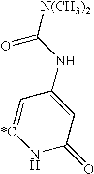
C1=[*C]NC(=O)C=C1NC([N(CH3)2])=O
